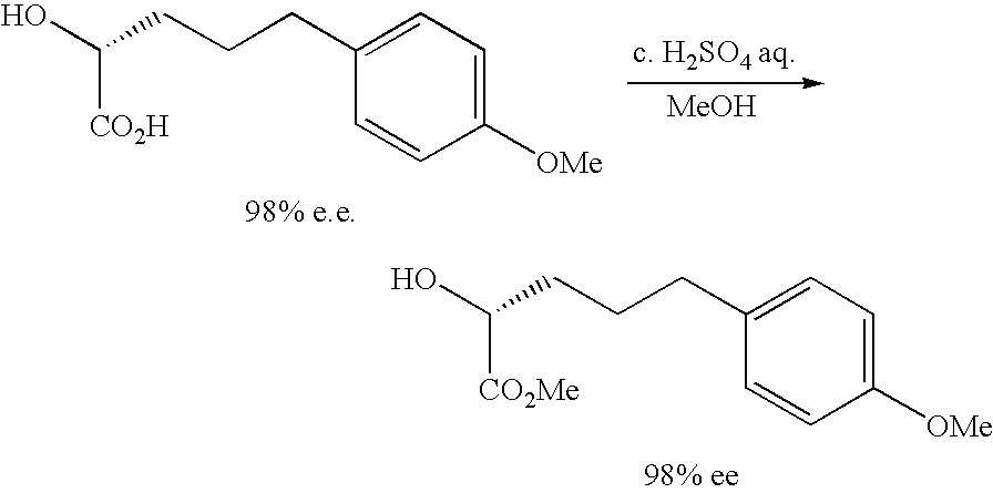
C1([OMe])=CC=C(CCCC(O)[CO2Me])C=C1.C1([OMe])=CC=C(CCCC(O)[CO2H])C=C1.[MeOH]
